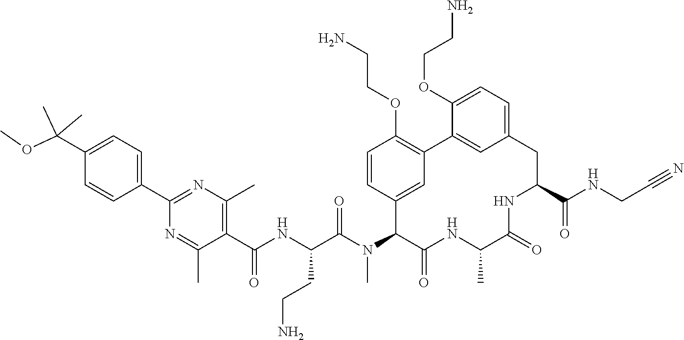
C1(C(NC(C(N(C2C(=O)NC(C)C(=O)NC(C(NCC#N)=O)CC3=CC=C(OCCN)C(=C3)C3=C(OCCN)C=CC2=C3)C)=O)CCN)=O)=C(C)N=C(C2=CC=C(C(OC)(C)C)C=C2)N=C1C
